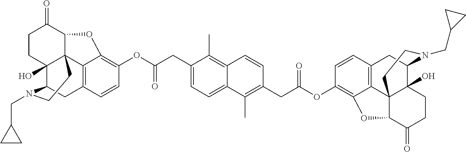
C1CC2(O)C34C(C1=O)OC1=C(OC(CC5=CC=C6C(=C5C)C=CC(CC(OC5=C7C8=C(C=C5)CC5C9(O)C8(C(C(=O)CC9)O7)CCN5CC5CC5)=O)=C6C)=O)C=CC(=C31)CC2N(CC1CC1)CC4
